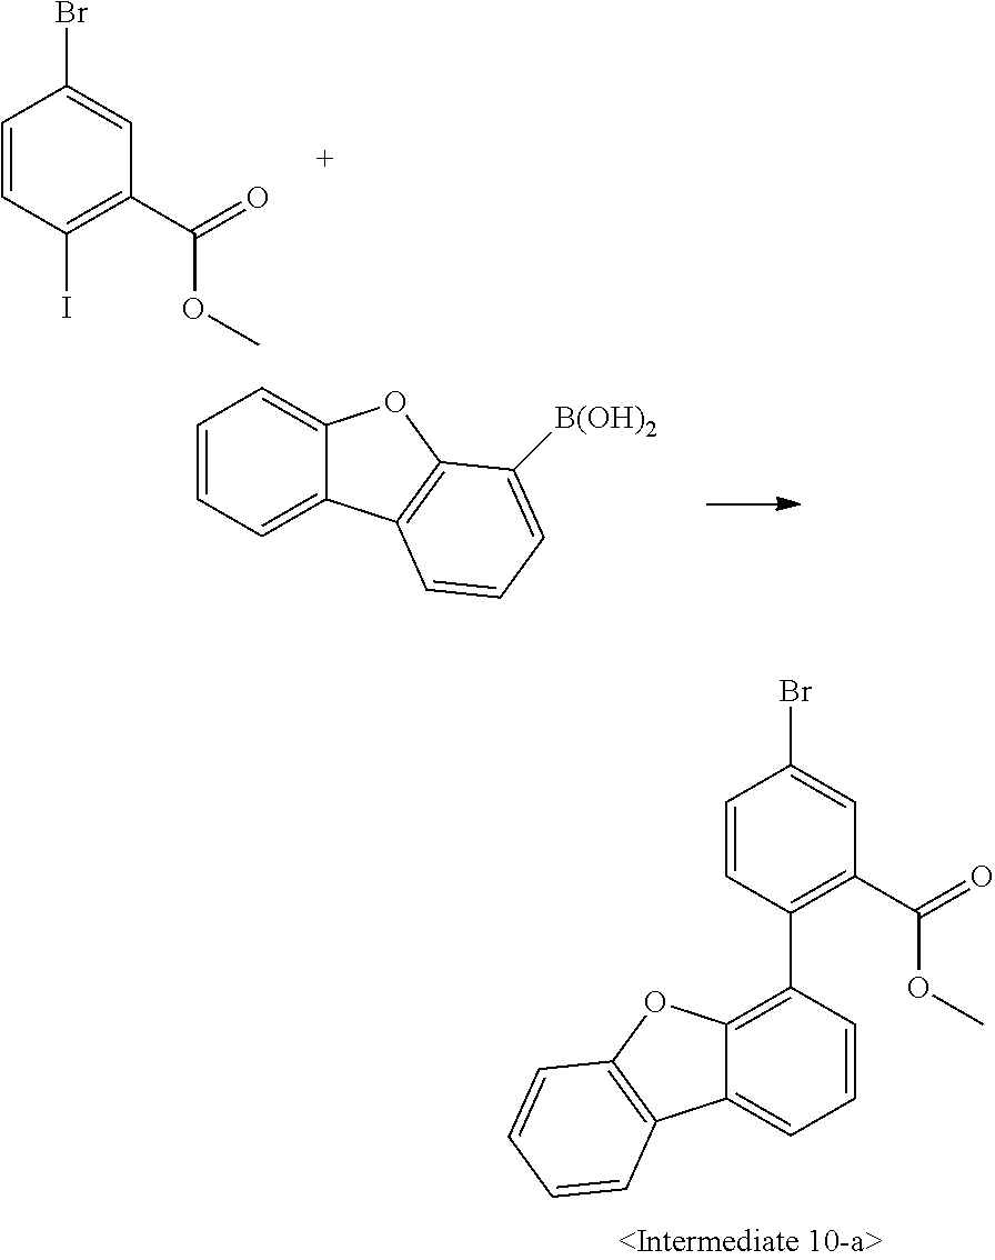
C1=CC(I)=C(C(OC)=O)C=C1Br.C12=CC=CC=C1C1=C(O2)C([B(OH)2])=CC=C1.C1=CC(C2=C3C(=CC=C2)C2=C(O3)C=CC=C2)=C(C(OC)=O)C=C1Br
